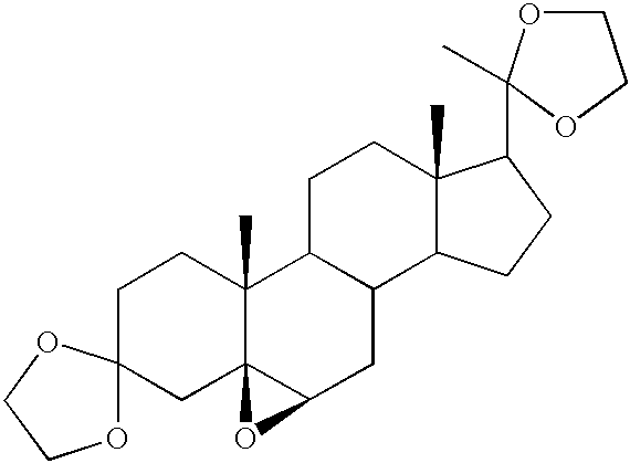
C1CC2(C)C3(CC14OCCO4)C(CC1C2CCC2(C)C1CCC2C1(C)OCCO1)O3
